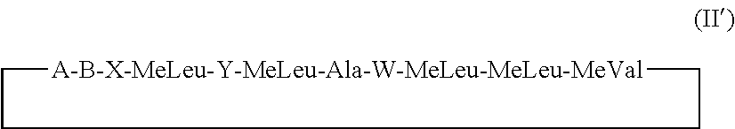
[A-B-X-MeLeu-Y-MeLeu-Ala-W-MeLeu-MeLeu-MeVal]1CCCC1
